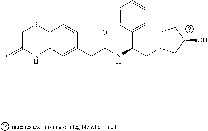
C1(CC(=O)NC(CN2CCC(O)C2)C2=CC=CC=C2)=CC2=C(C=C1)SCC(=O)N2
